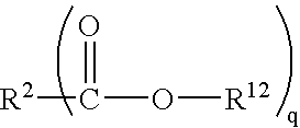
[R2]C(O[R12])=O
